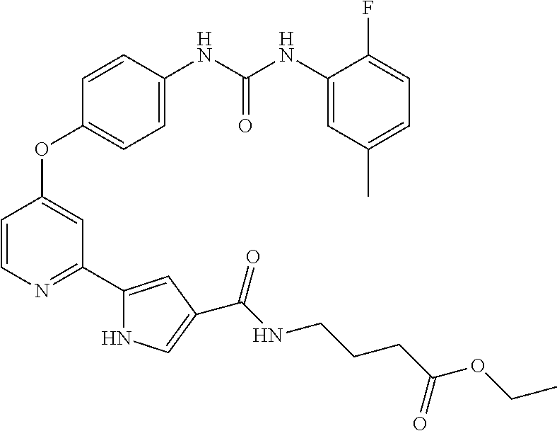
C1(OC2=CC(C3=CC(C(=O)NCCCC(OCC)=O)=CN3)=NC=C2)=CC=C(NC(NC2=CC(C)=CC=C2F)=O)C=C1
